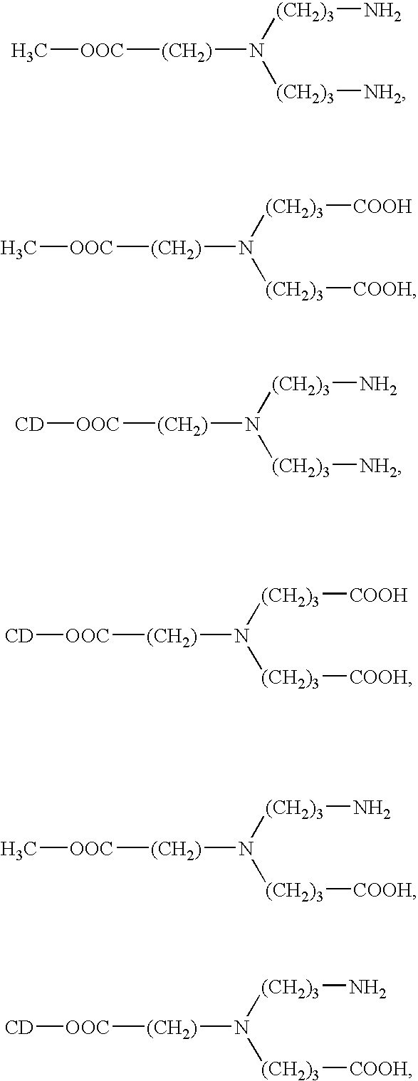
C[OOC][(CH2)]N([(CH2)3][NH2])[(CH2)3]N.C[OOC][(CH2)]N([(CH2)3][COOH])[(CH2)3][COOH].[CD][OOC][(CH2)]N([(CH2)3][NH2])[(CH2)3]N.[CD][OOC][(CH2)]N([(CH2)3][COOH])[(CH2)3][COOH].C[OOC][(CH2)]N([(CH2)3][COOH])[(CH2)3]N.[CD][OOC][(CH2)]N([(CH2)3][COOH])[(CH2)3]N
